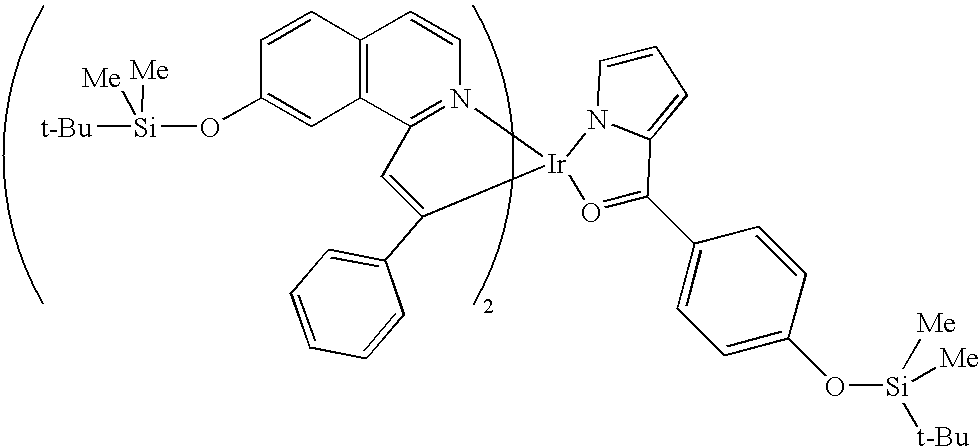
C12=C(C3=N(C=C1)[Ir]1(O=C(C4=CC=C(O[Si]([Me])([Me])[t-Bu])C=C4)C4=CC=CN14)C(C1=CC=CC=C1)=C3)C=C(O[Si]([t-Bu])([Me])[Me])C=C2
